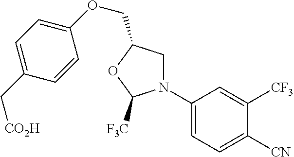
C1(OCC2CN(C3=CC=C([CN])C([CF3])=C3)C([F3C])O2)=CC=C(C[CO2H])C=C1
